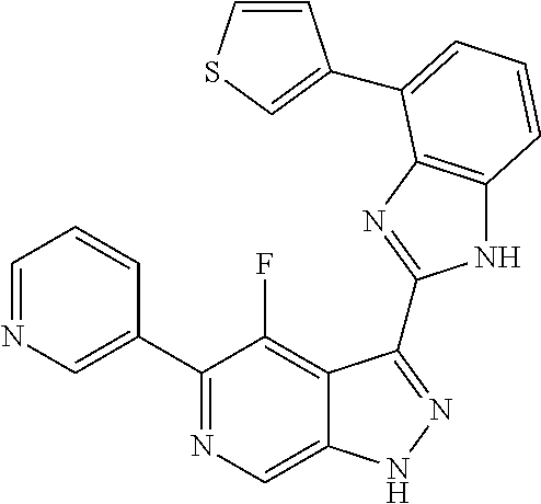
C1=NC=C(C2=NC=C3C(=C2F)C(C2=NC4=C(N2)C=CC=C4C2=CSC=C2)=NN3)C=C1
